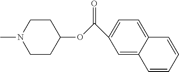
C1=C2C(=CC=C1C(OC1CCN(C)CC1)=O)C=CC=C2
